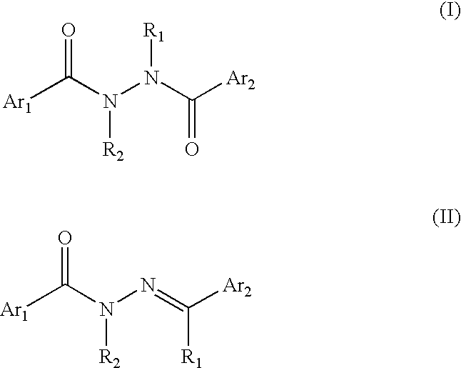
[Ar1]C(N(N(C([Ar2])=O)[R1])[R2])=O.[Ar1]C(N(N=C([Ar2])[R1])[R2])=O
